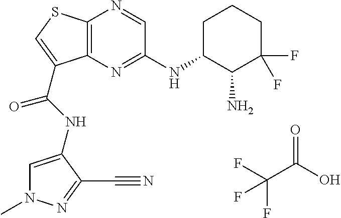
C12=C(N=C(NC3CCCC(F)(F)C3N)C=N1)C(C(=O)NC1=CN(C)N=C1C#N)=CS2.C(C(O)=O)(F)(F)F
